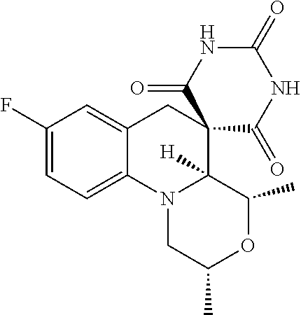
C1(F)=CC=C2C(=C1)CC1(C3([H])N2CC(C)OC3C)C(=O)NC(=O)NC1=O
